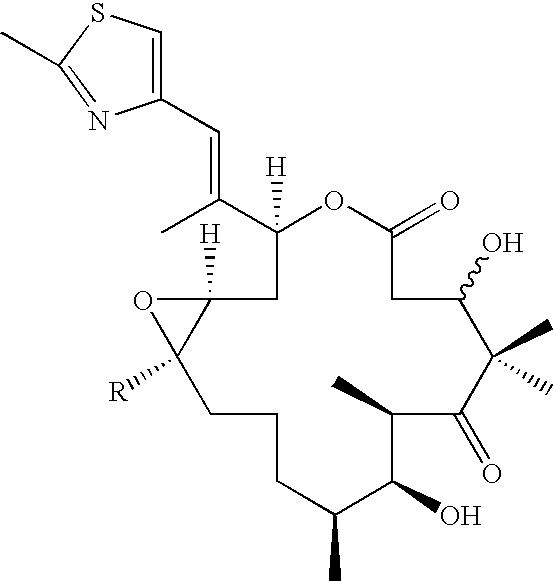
C1(C(=CC2=CSC(C)=N2)C)([H])CC2([H])C([R])(CCCC(C)C(O)C(C)C(=O)C(C)(C)C(O)CC(=O)O1)O2
